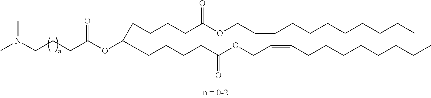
CN(CCCC(OC(CCCCC(OCC=CCCCCCCCC)=O)CCCCC(OCC=CCCCCCCCC)=O)=O)C
